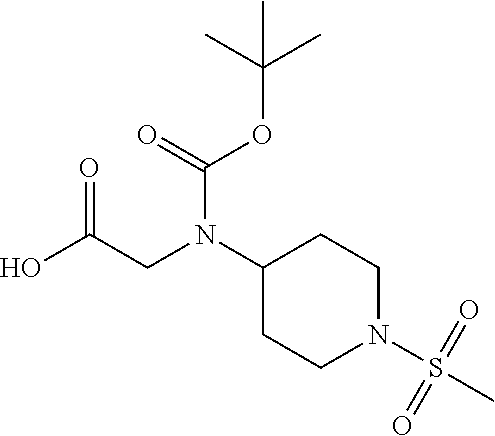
OC(CN(C1CCN(S(C)(=O)=O)CC1)C(OC(C)(C)C)=O)=O
